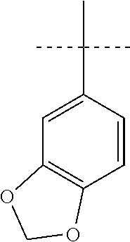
C1=C(C(C)(C)C)C=CC2=C1OCO2
